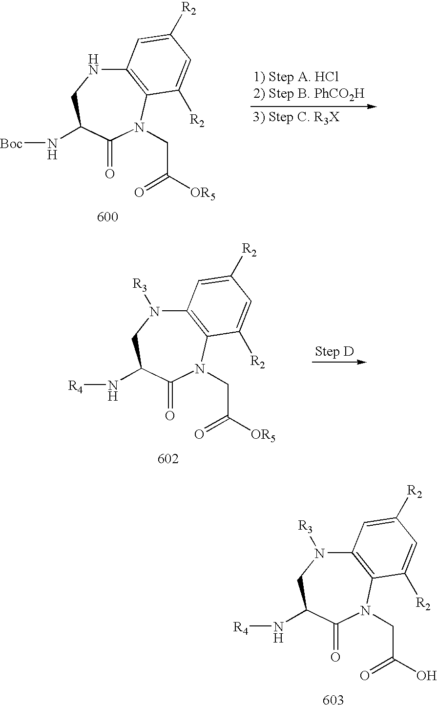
C12=C(N(CC(=O)O)C(=O)C(N[R4])CN1[R3])C([R2])=CC([R2])=C2.C12=C(N(CC(=O)[OR5])C(=O)C(N[Boc])CN1)C([R2])=CC([R2])=C2.C12=C(N(CC(=O)[OR5])C(=O)C(N[R4])CN1[R3])C([R2])=CC([R2])=C2
